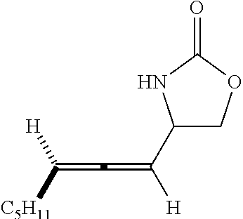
C1(C([H])=C=C([H])[C5H11])COC(=O)N1
